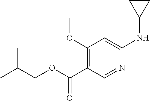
C1(OC)=C(C(OCC(C)C)=O)C=NC(NC2CC2)=C1
